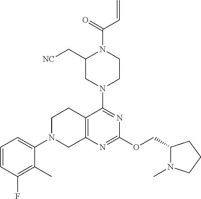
C1=CC(F)=C(C)C(N2CC3=C(CC2)C(N2CCN(C(C=C)=O)C(C[NC])C2)=NC(OCC2N(C)CCC2)=N3)=C1
